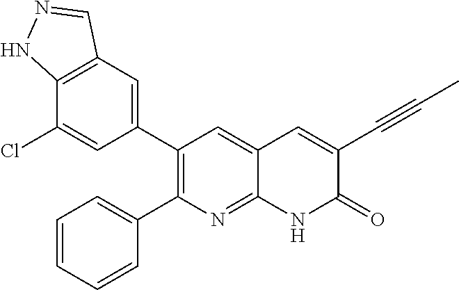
C12=C(C=C(C3=C(C4=CC=CC=C4)N=C4C(=C3)C=C(C#CC)C(=O)N4)C=C1Cl)C=NN2
